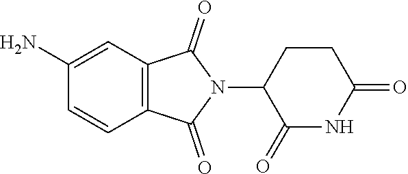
C1(N)=CC2=C(C=C1)C(=O)N(C1C(=O)NC(=O)CC1)C2=O
